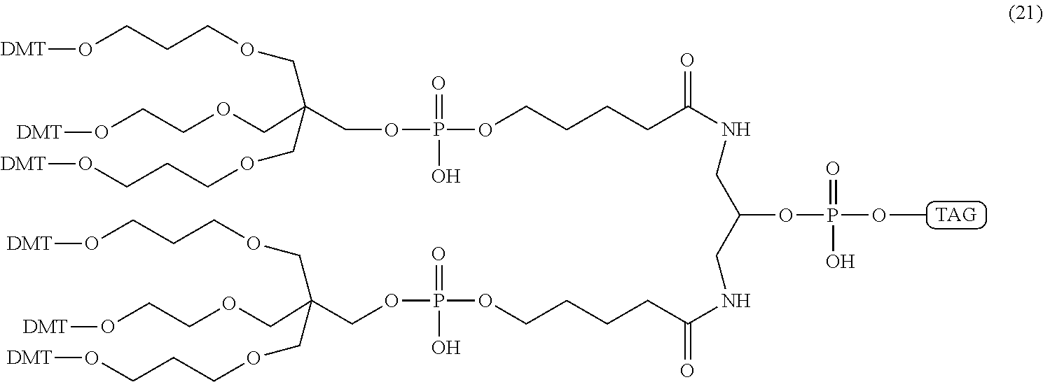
[DMT]OCCCOCC(COP(OCCCCC(NCC(CNC(CCCCOP(OCC(COCCCO[DMT])(COCCO[DMT])COCCCO[DMT])(=O)O)=O)OP(OC)(=O)O)=O)(=O)O)(COCCO[DMT])COCCCO[DMT]
